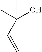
CC(O)(C=C)C
